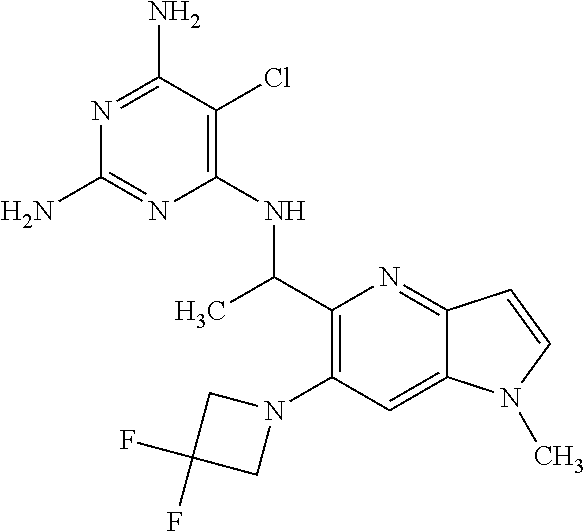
N1=C(N)C(Cl)=C(NC(C2=C(N3CC(F)(F)C3)C=C3C(=N2)C=CN3C)C)N=C1N
